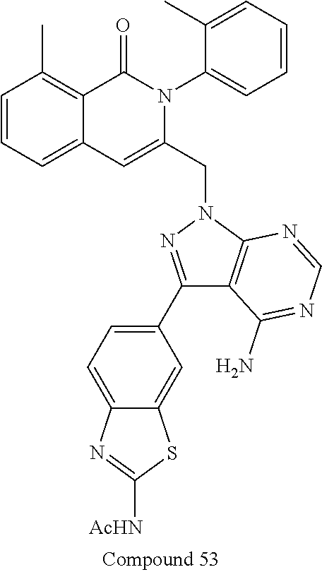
C1=CC=C2C(=C1C)C(=O)N(C1=CC=CC=C1C)C(CN1N=C(C3=CC=C4C(=C3)SC([AcHN])=N4)C3=C1N=CN=C3N)=C2
